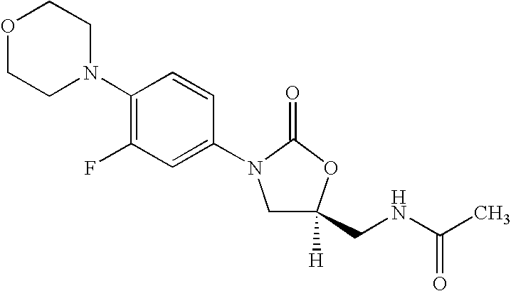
O1CCN(C2=C(F)C=C(N3CC(CNC(C)=O)([H])OC3=O)C=C2)CC1
